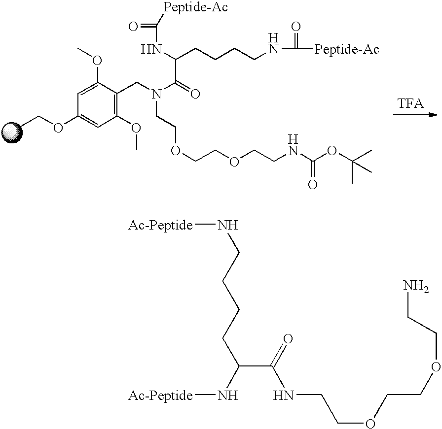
C1(OC)=C(CN(CCOCCOCCNC(=O)OC(C)(C)C)C(C(CCCCNC([Peptide-Ac])=O)NC(=O)[Peptide-Ac])=O)C(OC)=CC(OCC)=C1.[Ac-Peptide]NCCCCC(N[Ac-Peptide])C(NCCOCCOCCN)=O
